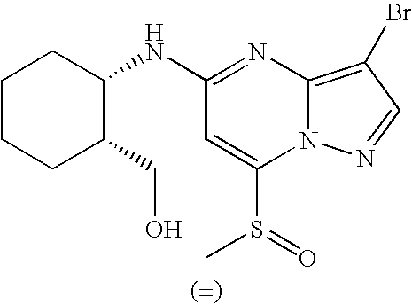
C1(NC2CCCCC2CO)=NC2=C(Br)C=NN2C(S(=O)C)=C1
